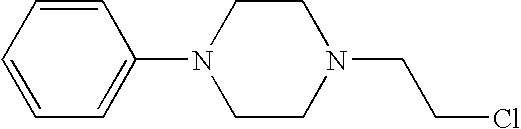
C1=CC=CC=C1N1CCN(CCCl)CC1
